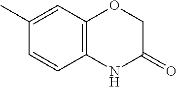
C12=C(NC(=O)CO1)C=CC(C)=C2
